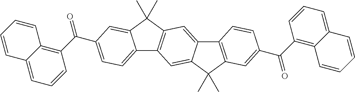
O=C(C1=C2C(=CC=C1)C=CC=C2)C1=CC=C2C3=C(C(C)(C)C2=C1)C=C1C(=C3)C(C)(C)C2=C1C=CC(C(C1=C3C(=CC=C1)C=CC=C3)=O)=C2
